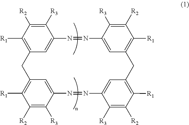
C1([R3])=C([R2])C([R1])=C2C=C1N=NC1=CC(=C([R1])C([R2])=C1[R3])CC1=C([R1])C([R2])=C([R3])C(=C1)N=NC1=CC(=C([R1])C([R2])=C1[R3])C2
